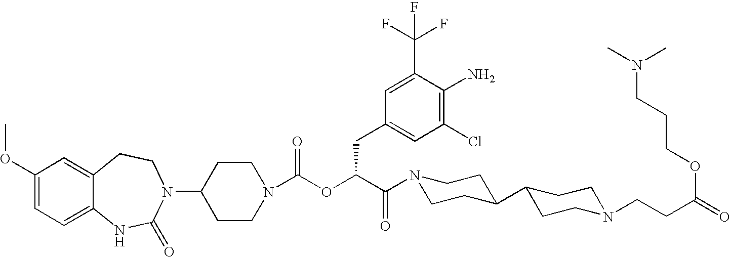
C1(OC)=CC=C2C(=C1)CCN(C1CCN(C(OC(C(N3CCC(C4CCN(CCC(=O)OCCCN(C)C)CC4)CC3)=O)CC3=CC(Cl)=C(N)C(C(F)(F)F)=C3)=O)CC1)C(=O)N2
